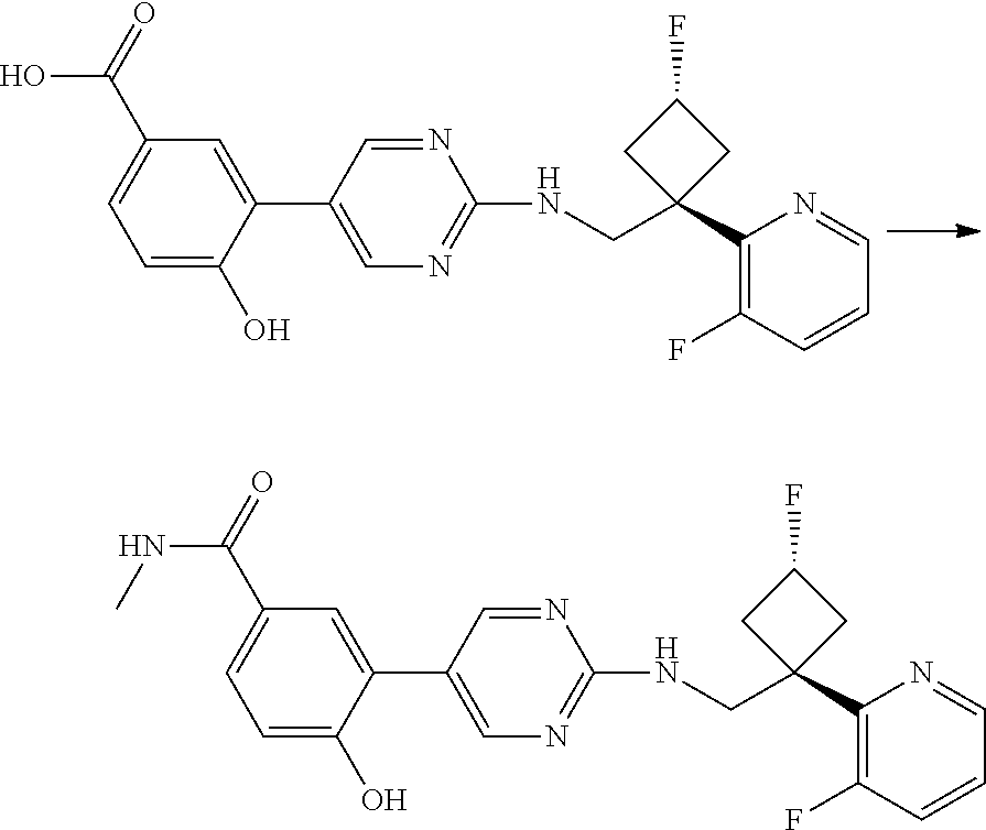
C1=C(C2=CC(C(O)=O)=CC=C2O)C=NC(NCC2(C3=C(F)C=CC=N3)CC(F)C2)=N1.C1=C(C2=CC(C(NC)=O)=CC=C2O)C=NC(NCC2(C3=C(F)C=CC=N3)CC(F)C2)=N1
